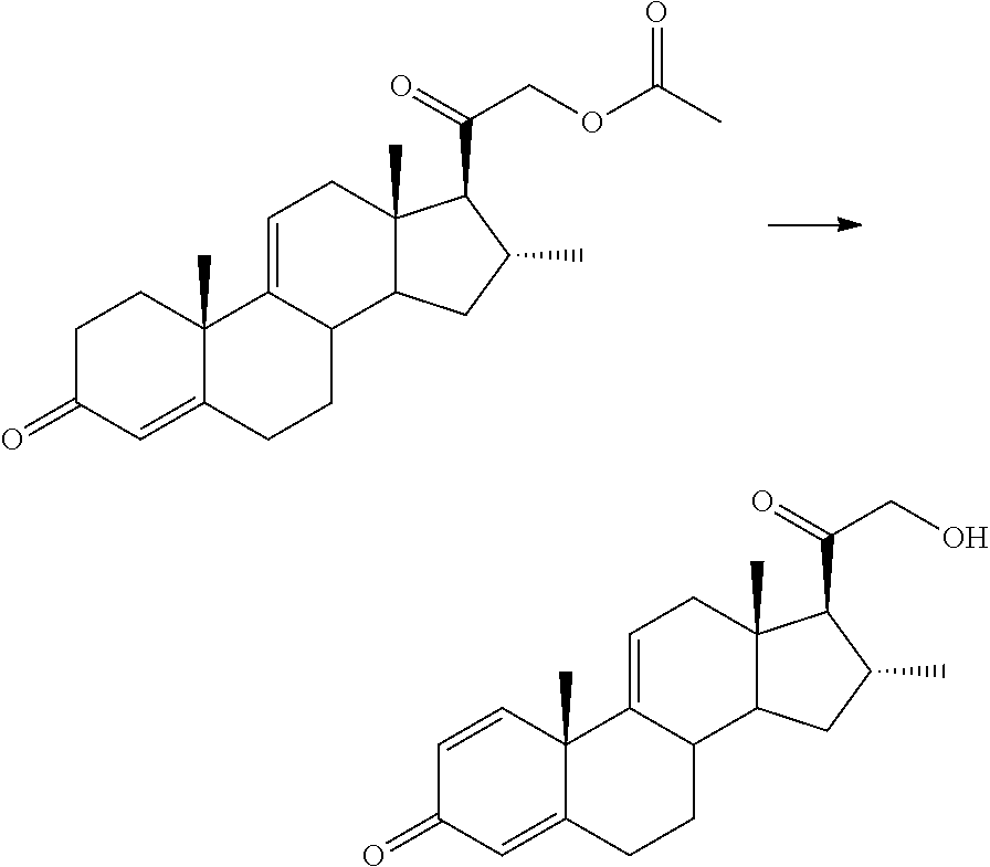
C1=CC2(C)C(=CC1=O)CCC1C2=CCC2(C)C1CC(C)C2C(=O)CO.C1C(=O)C=C2C(C)(C1)C1=CCC3(C)C(C1CC2)CC(C)C3C(=O)COC(C)=O
